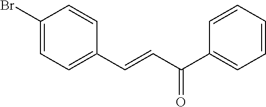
C1(Br)=CC=C(C=CC(C2=CC=CC=C2)=O)C=C1
